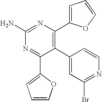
C1(C2=C(C3=CC=CO3)N=C(N)N=C2C2=CC=CO2)=CC(Br)=NC=C1
